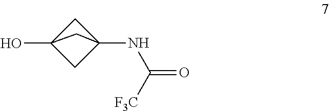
C1C2(O)CC1(NC([F3C])=O)C2
